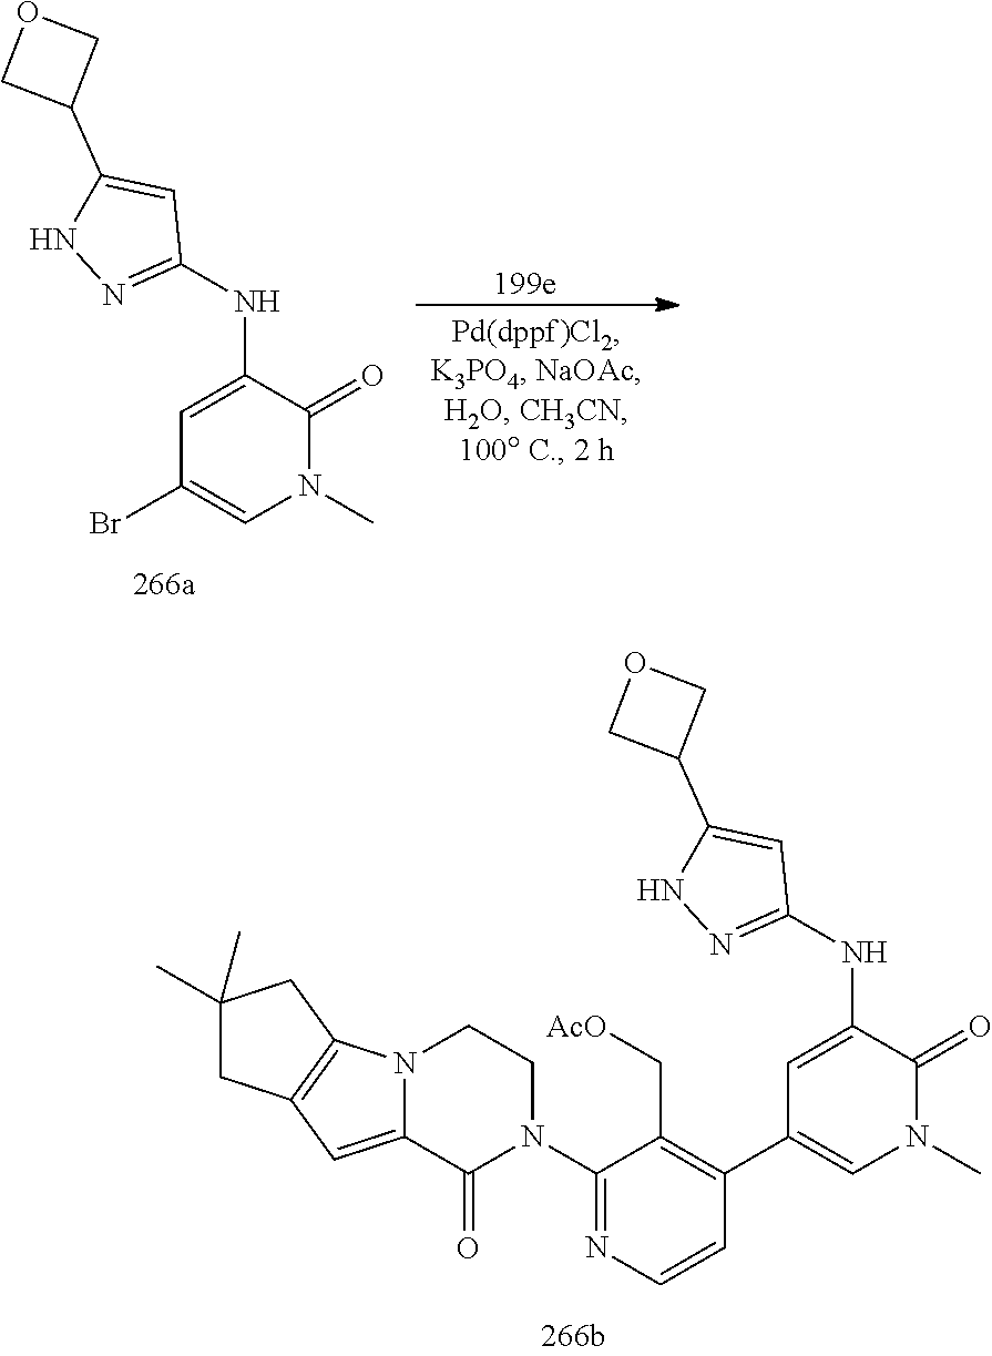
C1(NC2=CC(C3=C(C[AcO])C(N4CCN5C(=CC6=C5CC(C)(C)C6)C4=O)=NC=C3)=CN(C)C2=O)=NNC(C2COC2)=C1.C1(NC2=CC(Br)=CN(C)C2=O)=NNC(C2COC2)=C1
